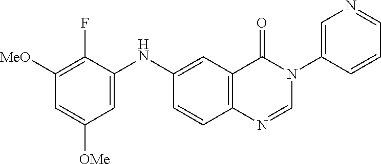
C1(NC2=CC([OMe])=CC([MeO])=C2F)=CC2=C(C=C1)N=CN(C1=CN=CC=C1)C2=O
